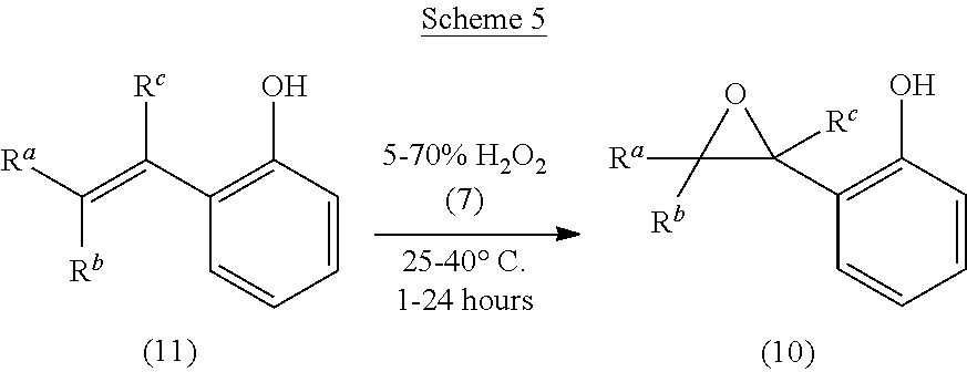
C1(O)=C(C(=C([Ra])[Rb])[Rc])C=CC=C1.C1(O)=C(C2([Rc])OC2([Rb])[Ra])C=CC=C1
